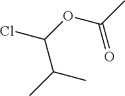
ClC(C(C)C)OC(C)=O
